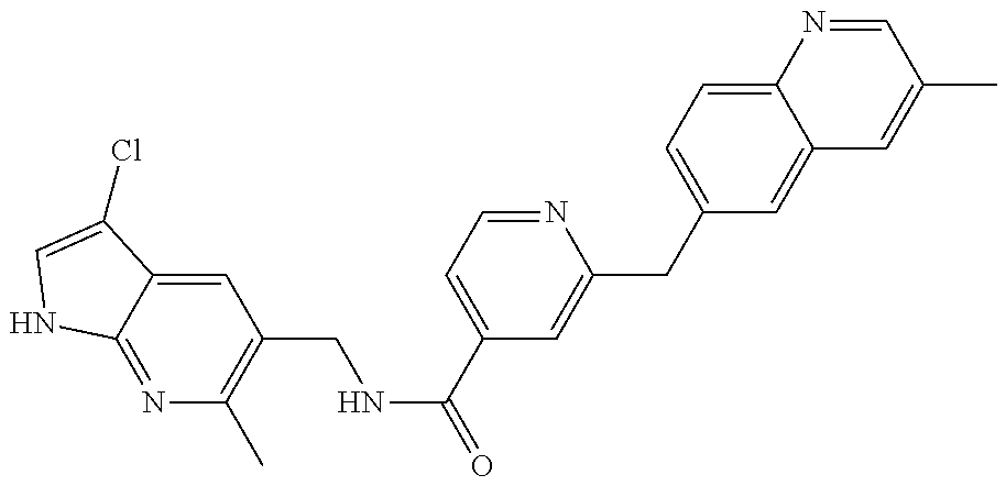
N1=C2C(=CC(CNC(=O)C3=CC=NC(CC4=CC=C5C(=C4)C=C(C)C=N5)=C3)=C1C)C(Cl)=CN2
